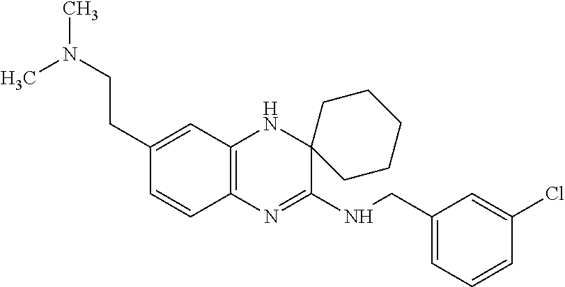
C1(CCN(C)C)=CC2=C(C=C1)N=C(NCC1=CC=CC(Cl)=C1)C1(N2)CCCCC1
